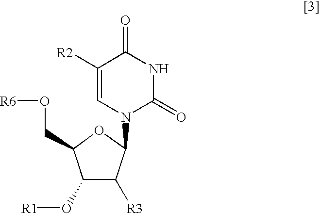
C1([R2])=CN(C2C([R3])C(O[R1])C(CO[R6])O2)C(=O)NC1=O
